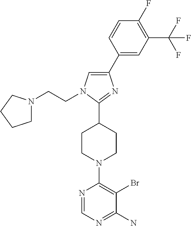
C1(C2=CC(C(F)(F)F)=C(F)C=C2)=CN(CCN2CCCC2)C(C2CCN(C3=C(Br)C(N)=NC=N3)CC2)=N1
